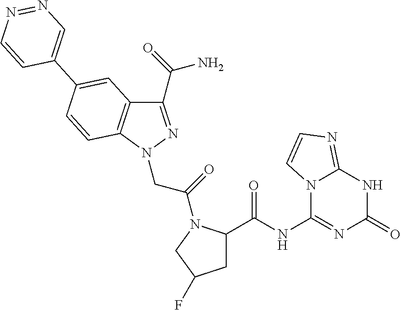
C1(C(=O)N)=NN(CC(=O)N2C(C(NC3=NC(=O)NC4=NC=CN34)=O)CC(F)C2)C2=C1C=C(C1=CN=NC=C1)C=C2
